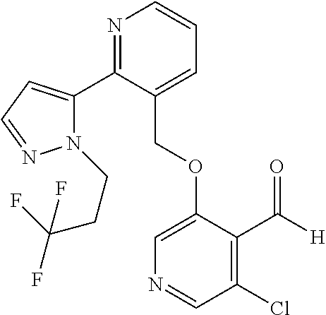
C(OC1=CN=CC(Cl)=C1C([H])=O)C1=CC=CN=C1C1=CC=NN1CCC(F)(F)F
